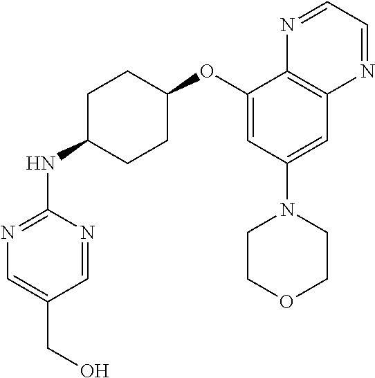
C1(OC2CCC(NC3=NC=C(CO)C=N3)CC2)=CC(N2CCOCC2)=CC2=C1N=CC=N2
